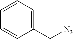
C1(C[N3])=CC=CC=C1
